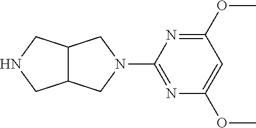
C12C(CN(C3=NC(OC)=CC(OC)=N3)C1)CNC2
